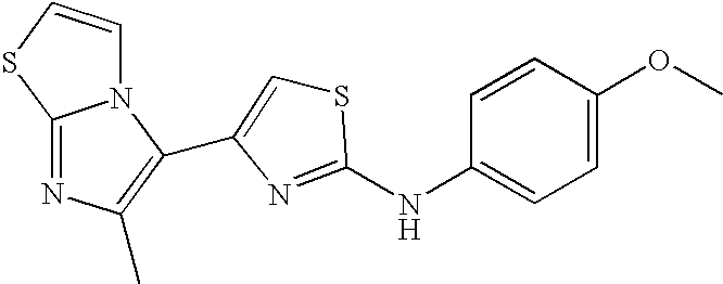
C12=NC(C)=C(C3=CSC(NC4=CC=C(OC)C=C4)=N3)N1C=CS2
